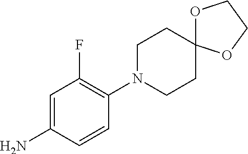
C1=C(N)C=CC(N2CCC3(CC2)OCCO3)=C1F
